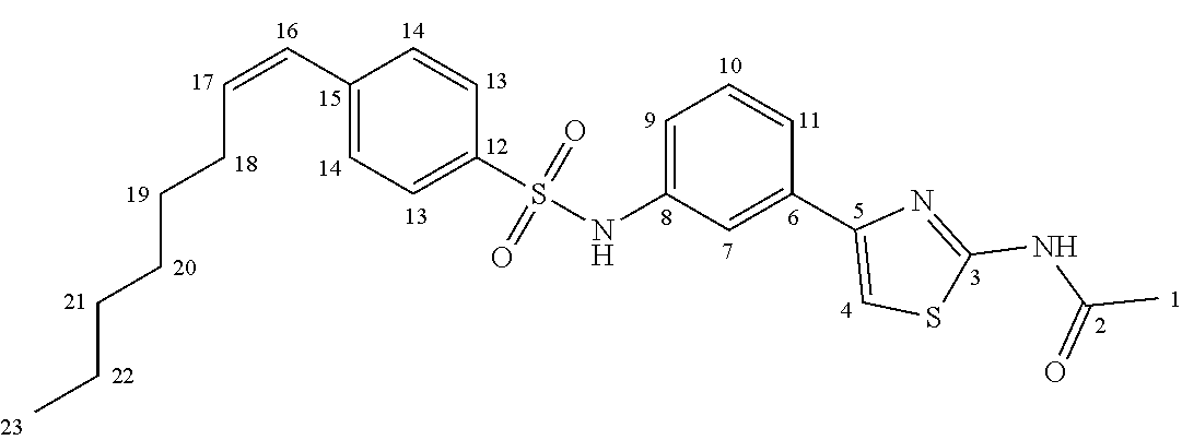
C(C1=CC=C(S(=O)(=O)NC2=CC=CC(C3=CSC(NC(C)=O)=N3)=C2)C=C1)=CCCCCCC
